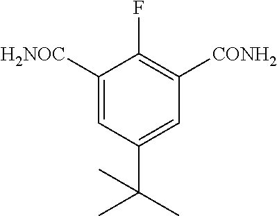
C1([H2NOC])=CC(C(C)(C)C)=CC([CONH2])=C1F
